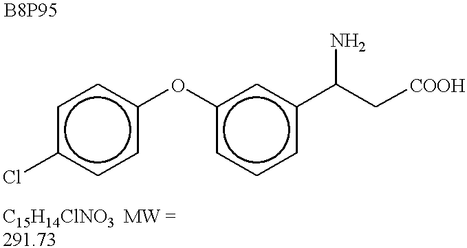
c1(Oc2ccc(Cl)cc2)cccc(C(C[COOH])N)c1
